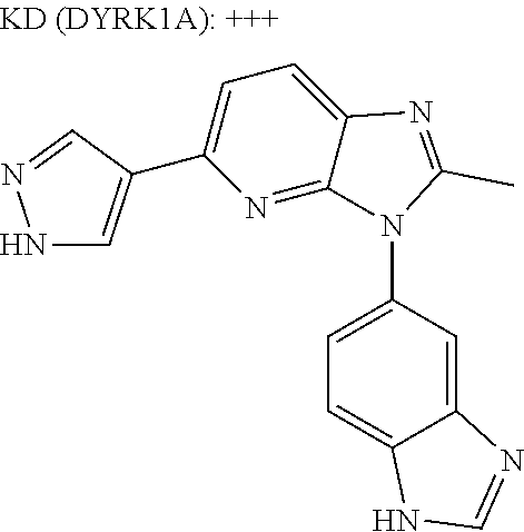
C1=C(N2C3=NC(C4=CNN=C4)=CC=C3N=C2C)C=C2C(=C1)NC=N2
